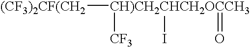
[(CF3)2CF(CH2][CH)CH2CHCH2OCCH3]([CF3])(I)=O
